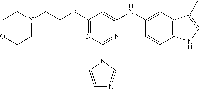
N1(CCOC2=NC(N3C=CN=C3)=NC(NC3=CC4=C(C=C3)NC(C)=C4C)=C2)CCOCC1
